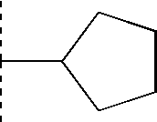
CC(C)C1CCCC1
